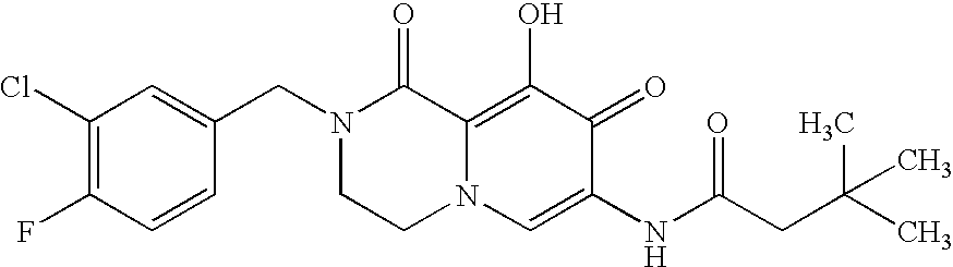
C1(Cl)=C(F)C=CC(CN2CCN3C(=C(O)C(=O)C(NC(CC(C)(C)C)=O)=C3)C2=O)=C1
